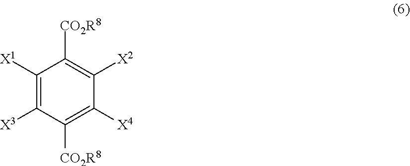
C1([X1])=C([X3])C([CO2R8])=C([X4])C([X2])=C1[CO2R8]
